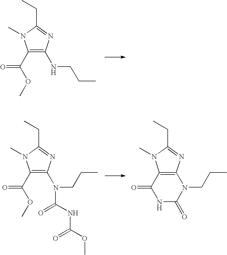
C1(C(=O)OC)=C(NCCC)N=C(CC)N1C.C1(C(=O)OC)=C(N(CCC)C(=O)NC(=O)OC)N=C(CC)N1C.C12=C(N=C(CC)N1C)N(CCC)C(=O)NC2=O
